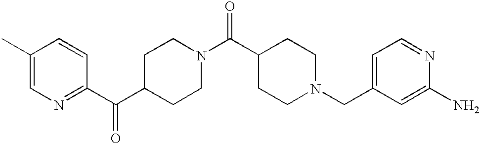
C1(C)=CN=C(C(C2CCN(C(C3CCN(CC4=CC=NC(N)=C4)CC3)=O)CC2)=O)C=C1
